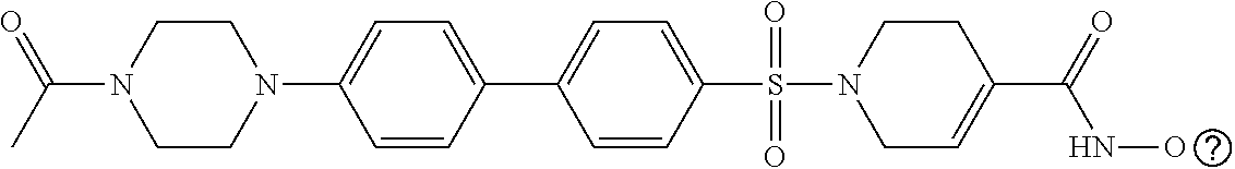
C1C=C(C(NO)=O)CCN1S(=O)(=O)C1=CC=C(C2=CC=C(N3CCN(C(C)=O)CC3)C=C2)C=C1
